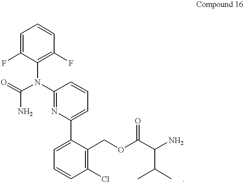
C1=C(F)C(N(C(N)=O)C2=NC(C3=CC=CC(Cl)=C3COC(C(N)C(C)C)=O)=CC=C2)=C(F)C=C1
